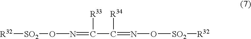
[R32][SO2]ON=C([R33])C([R34])=NO[SO2][R32]
